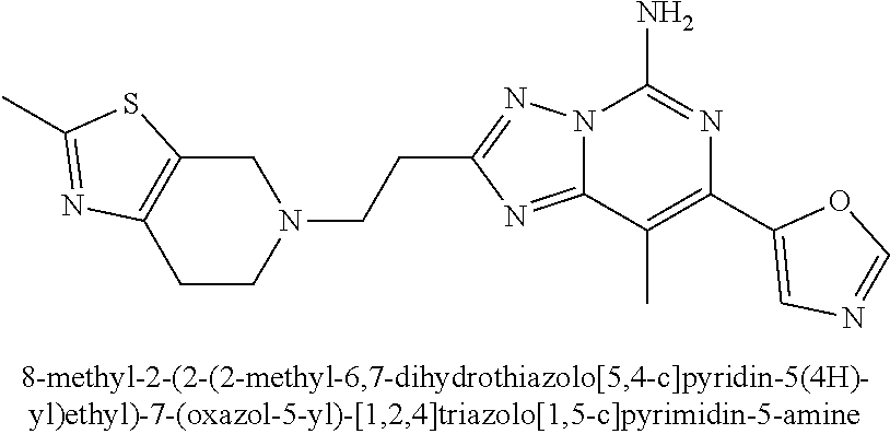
N12C(=NC(CCN3CC4=C(CC3)N=C(C)S4)=N1)C(C)=C(C1=CN=CO1)N=C2N
